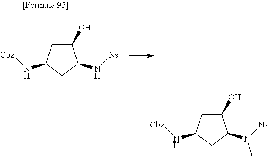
C1C(O)C(N[Ns])CC1N[Cbz].C1C(O)C(N([Ns])C)CC1N[Cbz]
